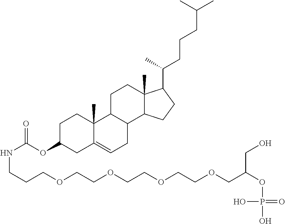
C1C(OC(NCCCOCCOCCOCCOCC(OP(O)(=O)O)CO)=O)CC2=CCC3C(C2(C)C1)CCC1(C)C3CCC1C(C)CCCC(C)C
